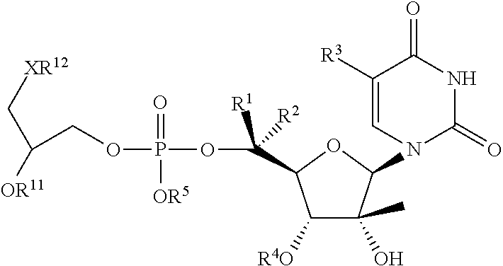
C1([R4O])C(O)(C)C(N2C(=O)NC(=O)C([R3])=C2)OC1C(OP(OCC([OR11])C[XR12])(=O)[OR5])([R1])[R2]
